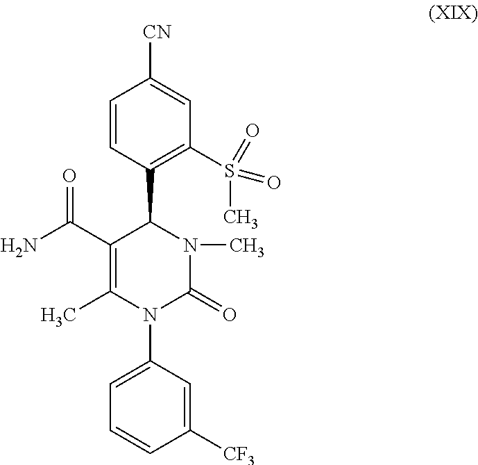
C1=CC(C2C(C(N)=O)=C(C)N(C3=CC=CC([CF3])=C3)C(=O)N2C)=C(S(C)(=O)=O)C=C1[CN]
